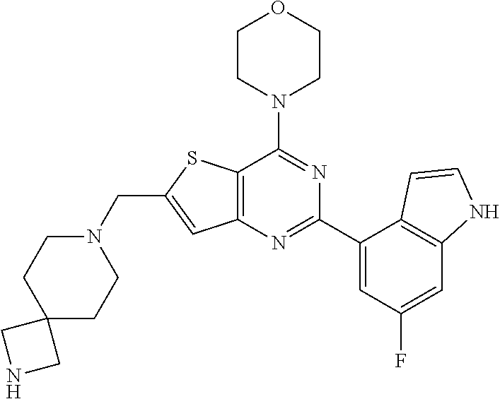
C12=C(N=C(C3=CC(F)=CC4=C3C=CN4)N=C1N1CCOCC1)C=C(CN1CCC3(CC1)CNC3)S2
